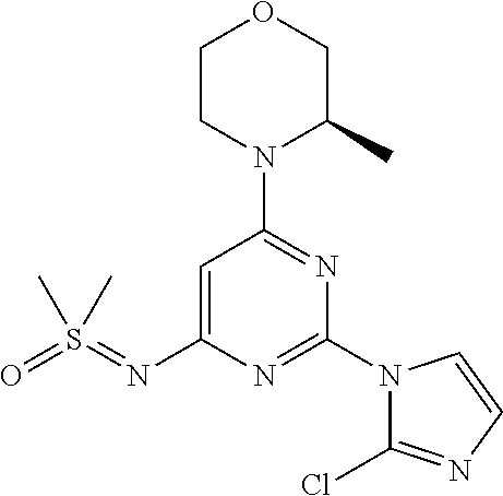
C1=C(N=S(=O)(C)C)N=C(N2C(Cl)=NC=C2)N=C1N1C(C)COCC1
